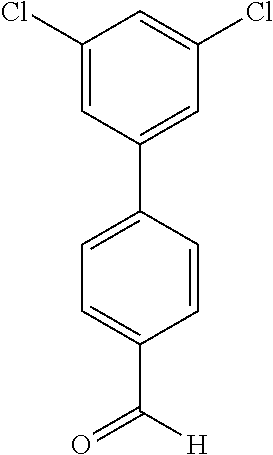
C1=CC(C2=CC(Cl)=CC(Cl)=C2)=CC=C1C([H])=O
